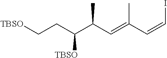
[TBSO]C(CC[TBSO])C(C=C(C=CI)C)C
